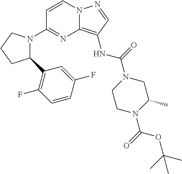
C1=CN2C(=C(NC(=O)N3CCN(C(=O)OC(C)(C)C)C(C)C3)C=N2)N=C1N1C(C2=C(F)C=CC(F)=C2)CCC1
